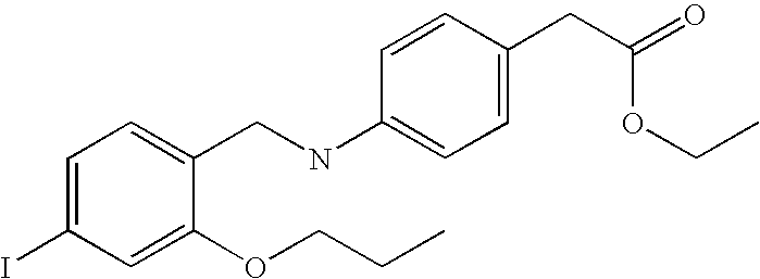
C1=C(I)C=C(OCCC)C(CNC2=CC=C(CC(OCC)=O)C=C2)=C1
